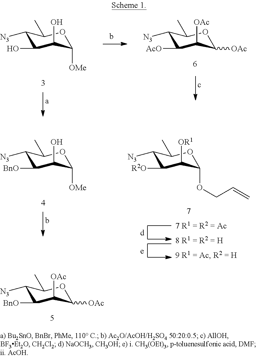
C1([N3])C([AcO])C([OAc])C([OAc])OC1C.C1([N3])C(O)C(O)C([OMe])OC1C.C1([N3])C([BnO])C(O)C([OMe])OC1C.C1([N3])C([R2O])C([OR1])C(OCC=C)OC1C.C1([N3])C([BnO])C([OAc])C([OAc])OC1C
